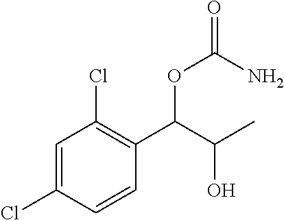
C1=C(Cl)C=CC(C(C(C)O)OC(=O)N)=C1Cl
